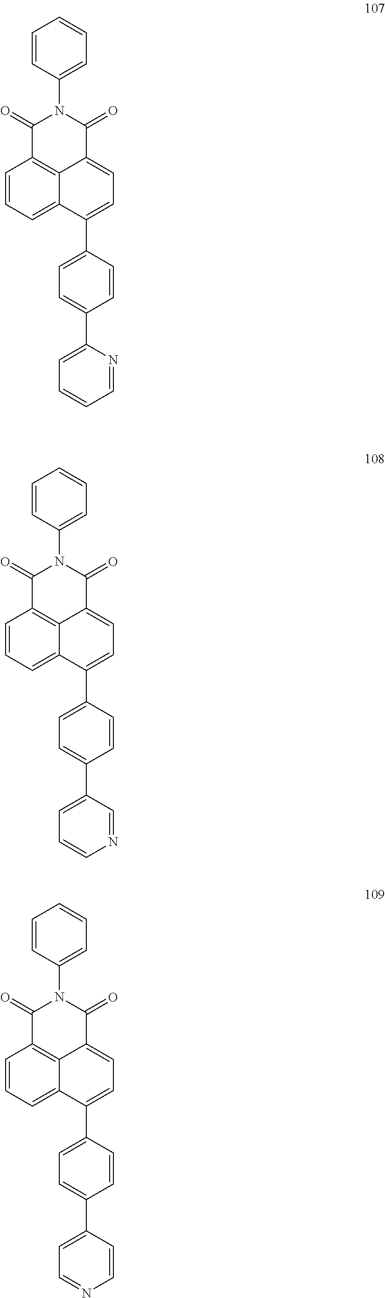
C1=CC=C2C3=C1C(=O)N(C1=CC=CC=C1)C(=O)C3=CC=C2C1=CC=C(C2=CC=CC=N2)C=C1.C1=CC=C2C3=C1C(=O)N(C1=CC=CC=C1)C(=O)C3=CC=C2C1=CC=C(C2=CC=CN=C2)C=C1.C1=CC=C2C3=C1C(=O)N(C1=CC=CC=C1)C(=O)C3=CC=C2C1=CC=C(C2=CC=NC=C2)C=C1
